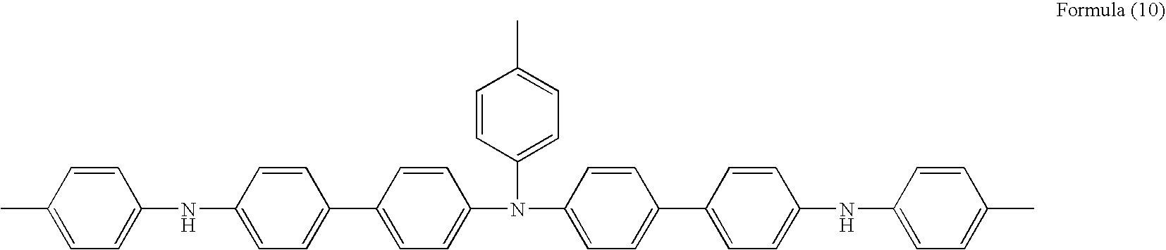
C1=CC(C)=CC=C1NC1=CC=C(C2=CC=C(N(C3=CC=C(C)C=C3)C3=CC=C(C4=CC=C(NC5=CC=C(C)C=C5)C=C4)C=C3)C=C2)C=C1
